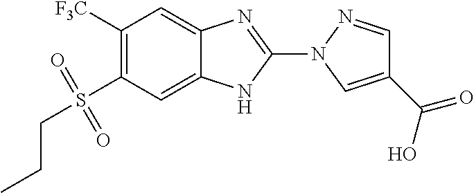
C1=C2C(=CC([F3C])=C1S(=O)(=O)CCC)N=C(N1C=C(C(O)=O)C=N1)N2
